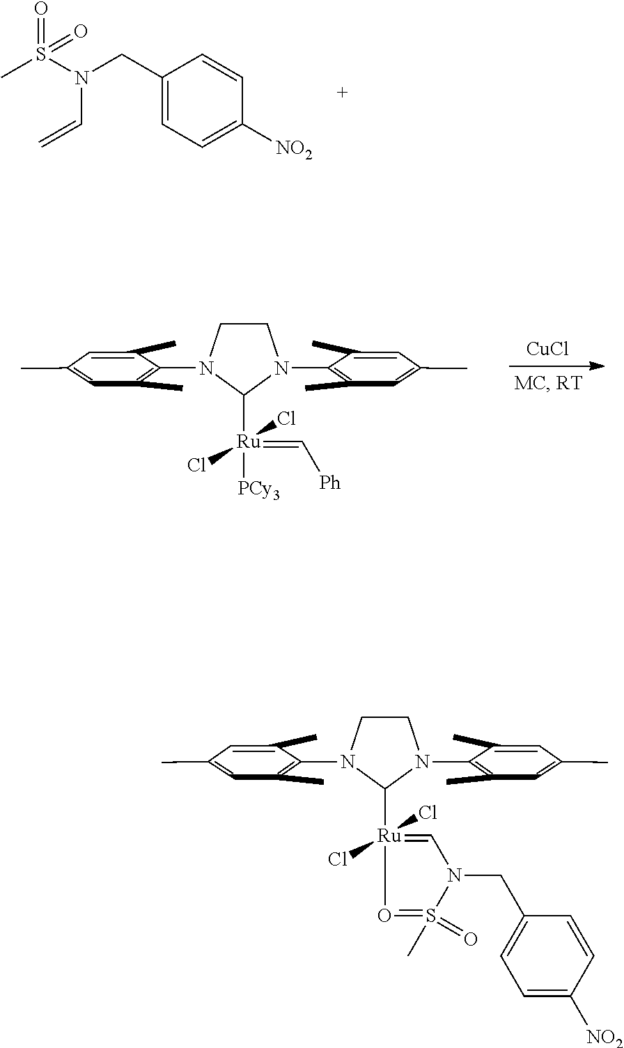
C1CN(C2=C(C)C=C(C)C=C2C)C([Ru](Cl)(Cl)(=C[Ph])[PCy3])N1C1=C(C)C=C(C)C=C1C.[CuCl].C(C1=CC=C([NO2])C=C1)N(S(C)(=O)=O)C=C.C1CN(C2=C(C)C=C(C)C=C2C)C([Ru]2(Cl)(Cl)=CN(CC3=CC=C([NO2])C=C3)S(C)(=O)=O2)N1C1=C(C)C=C(C)C=C1C
